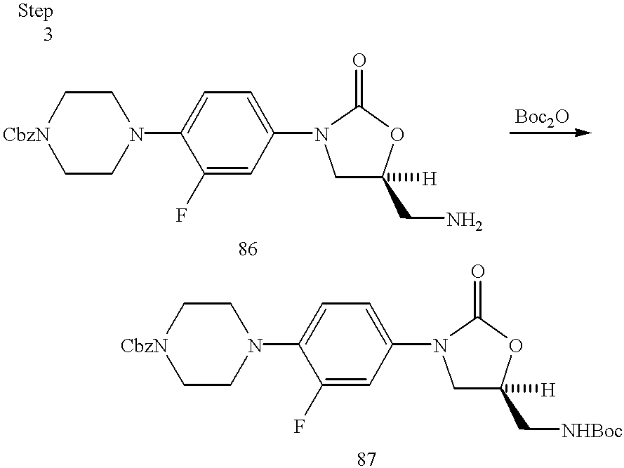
C1N(C2=CC=C(N3CC(CN)([H])OC3=O)C=C2F)CC[CbzN]C1.C1N(C2=CC=C(N3CC(C[NHBoc])([H])OC3=O)C=C2F)CC[CbzN]C1
